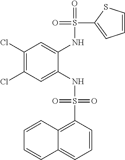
C1(Cl)=C(Cl)C=C(NS(=O)(=O)C2=C3C(=CC=C2)C=CC=C3)C(NS(=O)(C2=CC=CS2)=O)=C1
